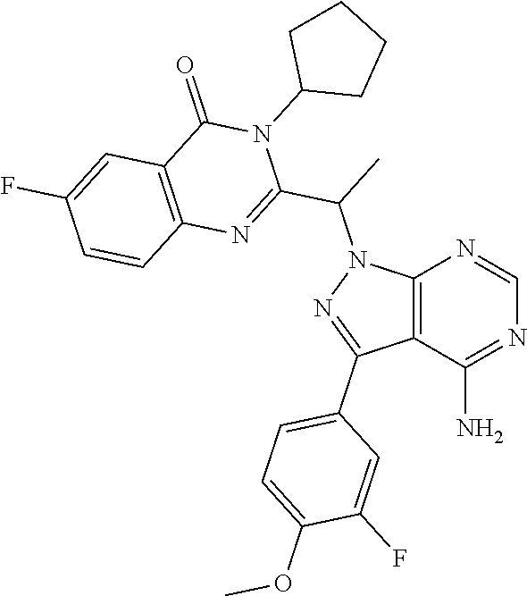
C12=C(C(N)=NC=N1)C(C1=CC=C(OC)C(F)=C1)=NN2C(C)C1=NC2=C(C(=O)N1C1CCCC1)C=C(F)C=C2
